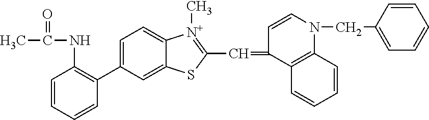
C1=CC=CC(C2=CC=C3C(=C2)SC(C=C2C=CN(CC4=CC=CC=C4)C4=C2C=CC=C4)=[N+]3C)=C1NC(C)=O
